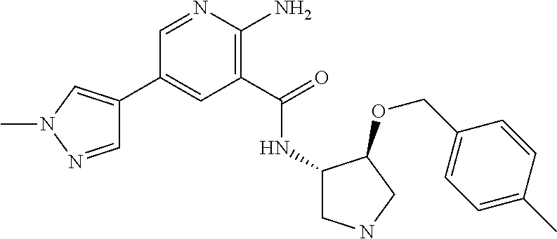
C1=NN(C)C=C1C1=CC(C(=O)NC2CNCC2OCC2=CC=C(C)C=C2)=C(N)N=C1
